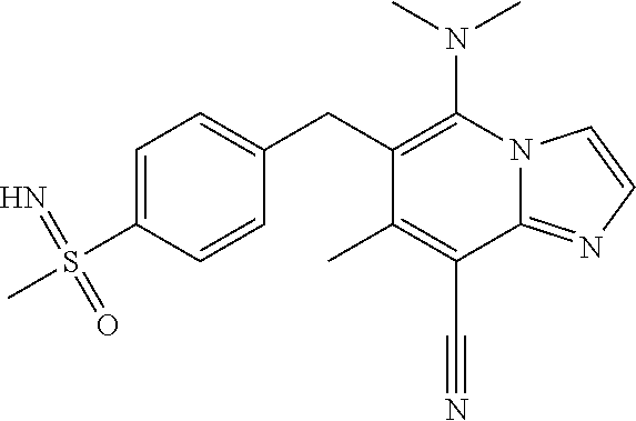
N(C1=C(CC2=CC=C(S(C)(=N)=O)C=C2)C(C)=C(C#N)C2=NC=CN12)(C)C
